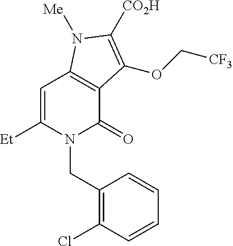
C1=C([Et])N(CC2=C(Cl)C=CC=C2)C(=O)C2=C1N([Me])C([CO2H])=C2OC[CF3]
